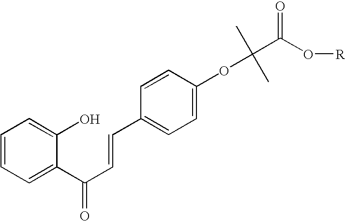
C1=CC=C(C(C=CC2=CC=C(OC(C)(C)C(O[R])=O)C=C2)=O)C(O)=C1
